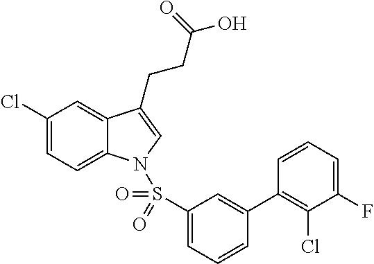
C1(Cl)=CC=C2C(=C1)C(CCC(O)=O)=CN2S(C1=CC=CC(C2=C(Cl)C(F)=CC=C2)=C1)(=O)=O
